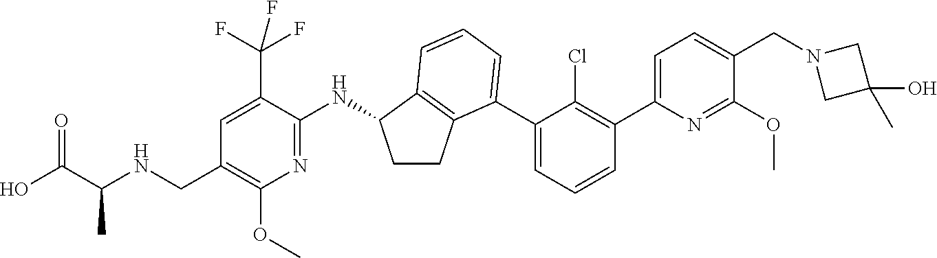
C(C1=C(OC)N=C(NC2CCC3=C2C=CC=C3C2=CC=CC(C3=CC=C(CN4CC(C)(O)C4)C(OC)=N3)=C2Cl)C(C(F)(F)F)=C1)NC(C(O)=O)C
